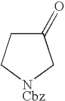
C1(=O)CC[NCbz]C1
